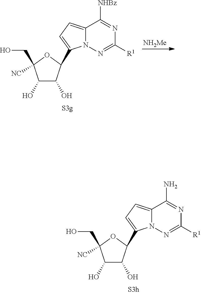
C1(O)C(O)C(C2=CC=C3N2N=C([R1])N=C3[NHBz])OC1(CO)[NC].[NH2Me].C1(O)C(O)C(C2=CC=C3N2N=C([R1])N=C3N)OC1(CO)[NC]
